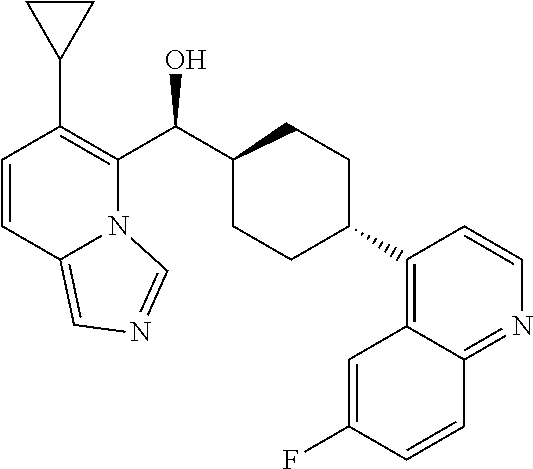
C1=CC2=CN=CN2C(C(C2CCC(C3=C4C(=NC=C3)C=CC(F)=C4)CC2)O)=C1C1CC1
